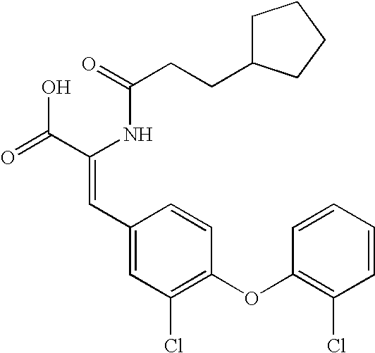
C(=O)(NC(C(=O)O)=CC1=CC(Cl)=C(OC2=C(Cl)C=CC=C2)C=C1)CCC1CCCC1
